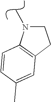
C12=C(CCN1C)C=C(C)C=C2
